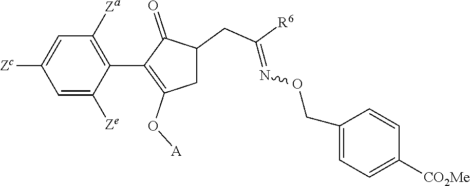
C1=C([Ze])C(C2=C(O[A])CC(CC([R6])=NOCC3=CC=C([CO2Me])C=C3)C2=O)=C([Za])C=C1[Zc]
